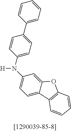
C1(C2=CC=C(N(C3=CC=C4C(=C3)OC3=C4C=CC=C3)[H])C=C2)=CC=CC=C1
